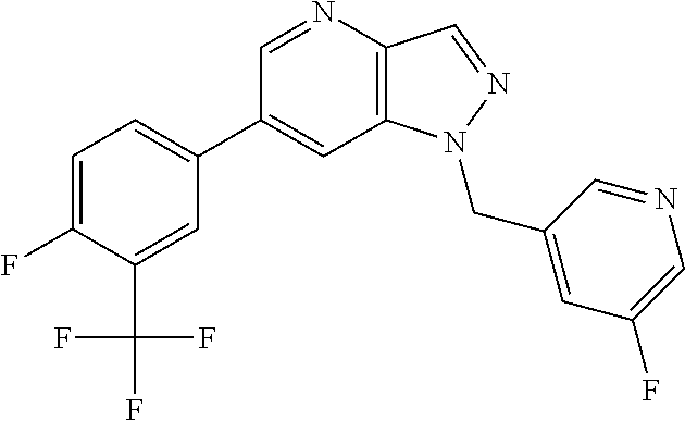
C1(C2=CC=C(F)C(C(F)(F)F)=C2)=CC2=C(C=NN2CC2=CC(F)=CN=C2)N=C1
